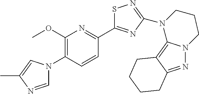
C1=NC(C)=CN1C1=C(OC)N=C(C2=NC(N3C4=C5C(=NN4CCC3)CCCC5)=NS2)C=C1
